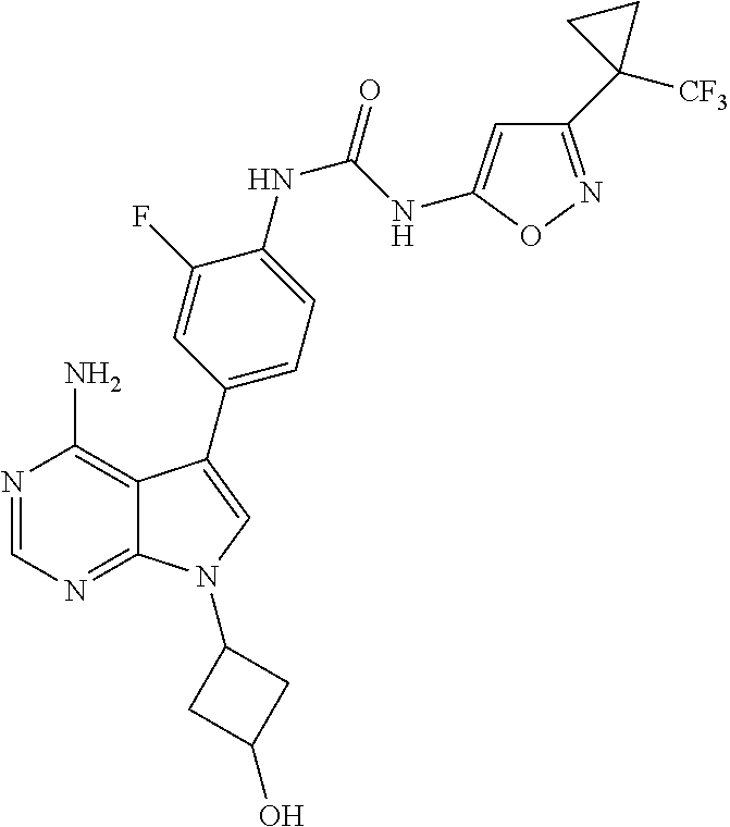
N1=CN=C2C(=C1N)C(C1=CC=C(NC(NC3=CC(C4([CF3])CC4)=NO3)=O)C(F)=C1)=CN2C1CC(O)C1
